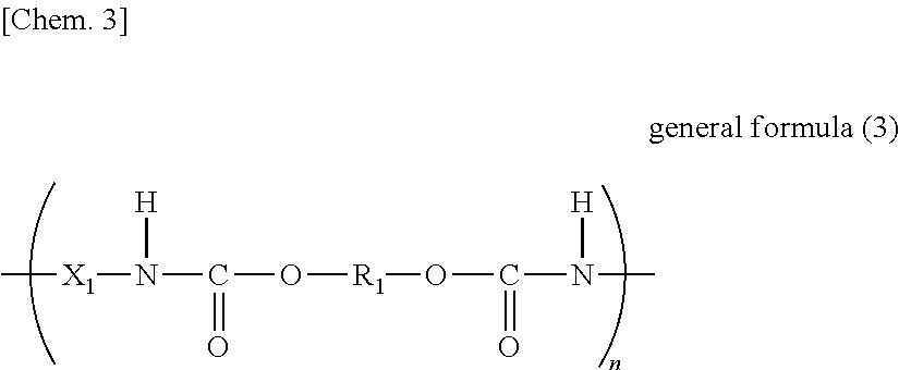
C[X1]N([H])C(=O)O[R1]OC(N([H])C)=O
